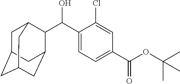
C(C1=CC=C(C(OC(C)(C)C)=O)C=C1Cl)(C1C2CC3CC(CC1C3)C2)O
